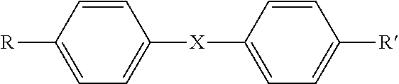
C1([X]C2=CC=C([R])C=C2)=CC=C([R])C=C1
